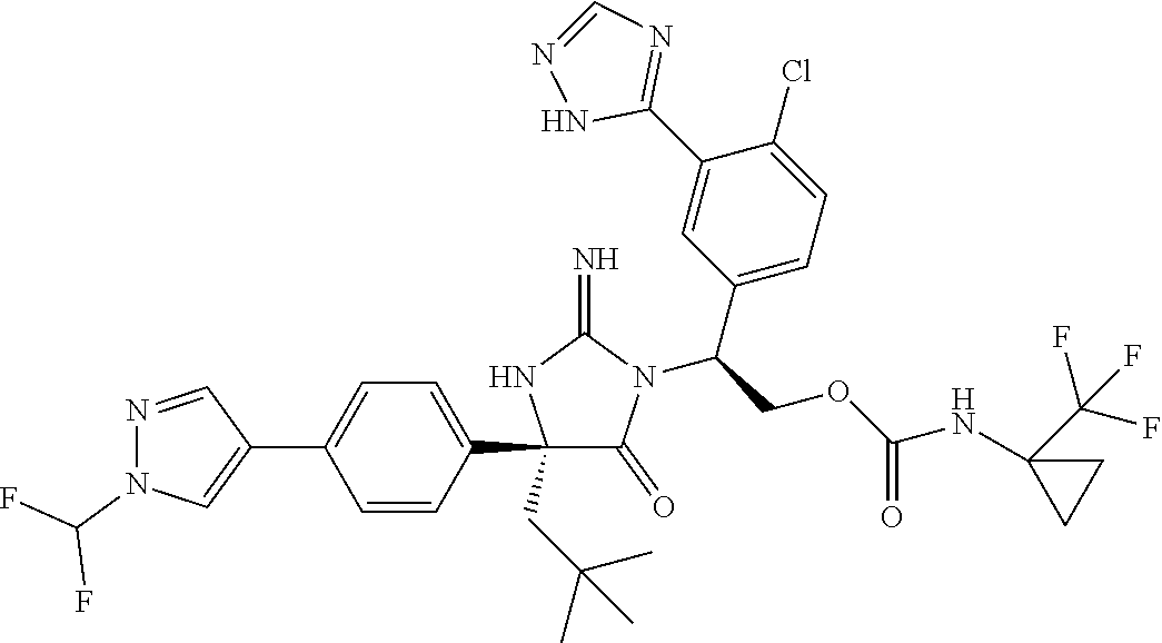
C1(C2=CC=C(C3=CN(C(F)F)N=C3)C=C2)(CC(C)(C)C)C(=O)N(C(COC(NC2(C(F)(F)F)CC2)=O)C2=CC=C(Cl)C(C3=NC=NN3)=C2)C(=N)N1
